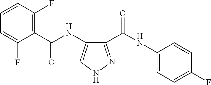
C1=C(F)C(C(NC2=CNN=C2C(NC2=CC=C(F)C=C2)=O)=O)=C(F)C=C1
